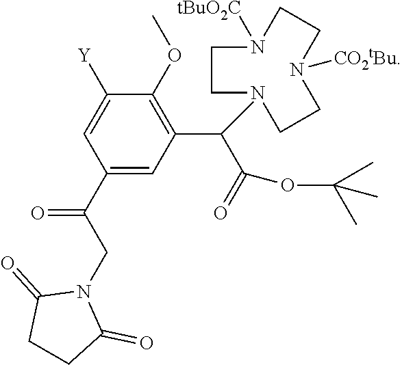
C1(C(CN2C(=O)CCC2=O)=O)=CC(C(C(=O)OC(C)(C)C)C)=C(OC)C([Y])=C1.N1CCN([tBuO2C])CCN([CO2tBu])CC1
